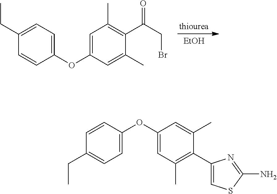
[EtOH].C1(OC2=CC(C)=C(C(CBr)=O)C(C)=C2)=CC=C(CC)C=C1.C1=C(OC2=CC(C)=C(C3=CSC(N)=N3)C(C)=C2)C=CC(CC)=C1
